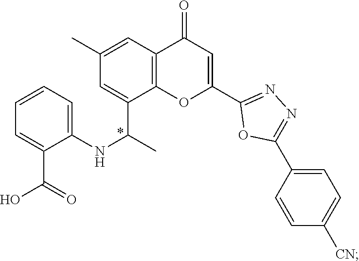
C1=CC=C(NC(C)C2=CC(C)=CC3=C2OC(C2=NN=C(C4=CC=C([CN])C=C4)O2)=CC3=O)C(C(O)=O)=C1
